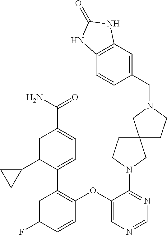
C1(N2CCC3(C2)CCN(CC2=CC4=C(C=C2)NC(=O)N4)C3)=NC=NC=C1OC1=C(C2=CC=C(C(=O)N)C=C2C2CC2)C=C(F)C=C1
